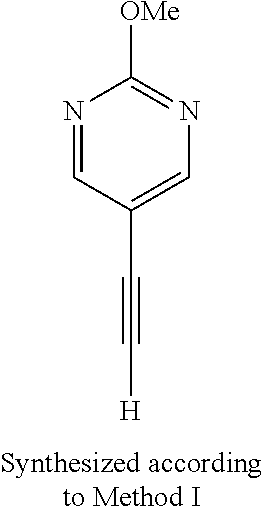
C1(C#C[H])=CN=C([OMe])N=C1
